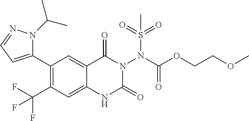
C1(C2=CC=NN2C(C)C)=C(C(F)(F)F)C=C2C(=C1)C(=O)N(N(C(OCCOC)=O)S(=O)(=O)C)C(=O)N2
